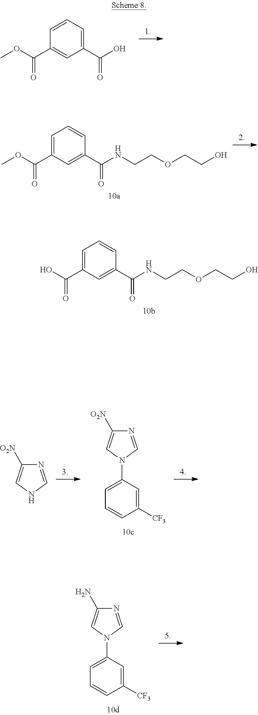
C1=C(C(=O)OC)C=CC=C1C(O)=O.C1=C(C(NCCOCCO)=O)C=CC=C1C(=O)OC.C1=C(C(NCCOCCO)=O)C=CC=C1C(=O)O.N1=CN(C2=CC=CC([CF3])=C2)C=C1[O2N].N1=CNC=C1[O2N].N1=CN(C2=CC=CC([CF3])=C2)C=C1N
